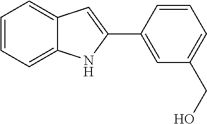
C1=CC=C2C(=C1)C=C(C1=CC(CO)=CC=C1)N2
